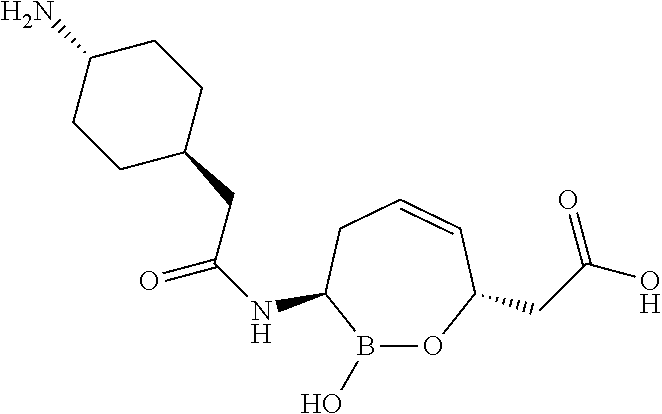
N(C1B(O)OC(CC(O)=O)C=CC1)C(=O)CC1CCC(N)CC1
